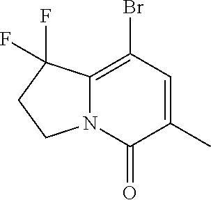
C1(Br)=C2N(C(=O)C(C)=C1)CCC2(F)F
